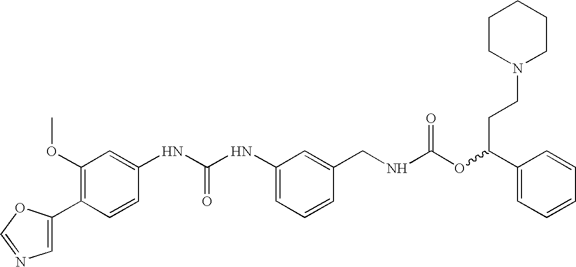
C1(C2=CN=CO2)=C(OC)C=C(NC(NC2=CC=CC(CNC(OC(C3=CC=CC=C3)CCN3CCCCC3)=O)=C2)=O)C=C1
